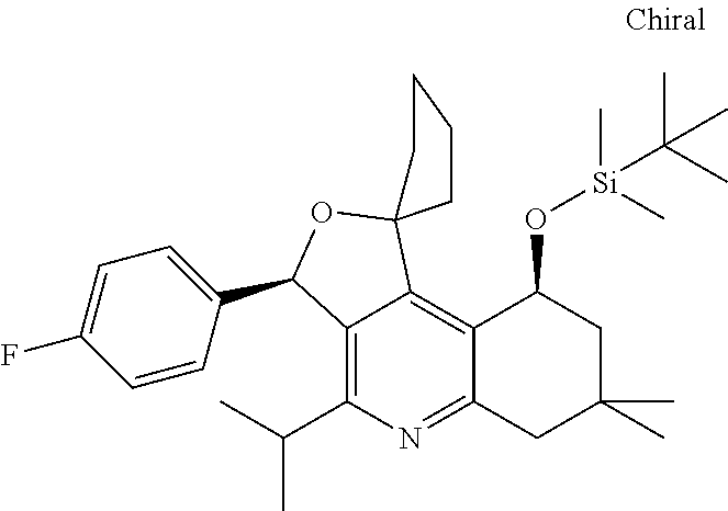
C12=C(C(C)C)N=C3C(=C1C1(OC2C2=CC=C(F)C=C2)CCCC1)C(O[Si](C)(C)C(C)(C)C)CC(C)(C)C3
